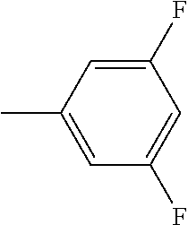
CC1=CC(F)=CC(F)=C1
